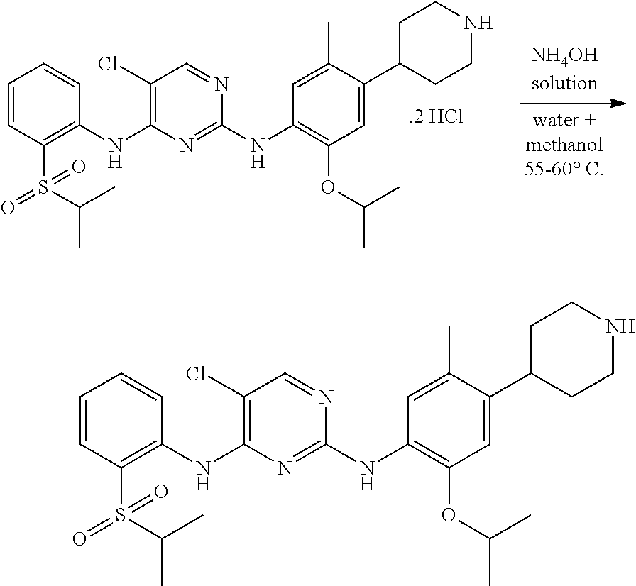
C1=CC(S(C(C)C)(=O)=O)=C(NC2=C(Cl)C=NC(NC3=C(OC(C)C)C=C(C4CCNCC4)C(C)=C3)=N2)C=C1.C1=CC(S(C(C)C)(=O)=O)=C(NC2=C(Cl)C=NC(NC3=C(OC(C)C)C=C(C4CCNCC4)C(C)=C3)=N2)C=C1
